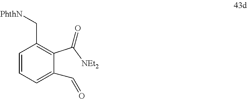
C1=CC=C(C=O)C(C([NEt2])=O)=C1C[PhthN]
